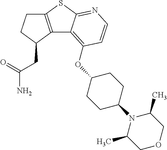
C1C2=C(C(CC(=O)N)C1)C1=C(OC3CCC(N4C(C)COCC4C)CC3)C=CN=C1S2
